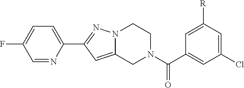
C1=NC(C2=NN3C(=C2)CN(C(C2=CC(Cl)=CC([R])=C2)=O)CC3)=CC=C1F
